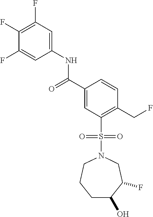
C1(F)=CC(NC(C2=CC(S(N3CCCC(O)C(F)C3)(=O)=O)=C(CF)C=C2)=O)=CC(F)=C1F
